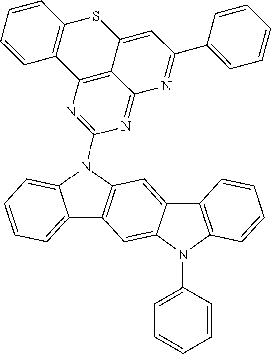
C12=CC3=C(C=C1N(C1=CC=CC=C1)C1=C2C=CC=C1)C1=CC=CC=C1N3C1=NC2=C3C(=N1)N=C(C1=CC=CC=C1)C=C3SC1=C2C=CC=C1
